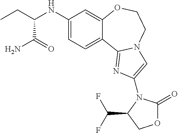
C1(NC(C(=O)N)CC)=CC=C2C(=C1)OCCN1C2=NC(N2C(=O)OCC2C(F)F)=C1
